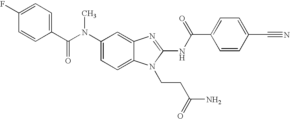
C1(N(C(C2=CC=C(F)C=C2)=O)C)=CC=C2C(=C1)N=C(NC(C1=CC=C(C#N)C=C1)=O)N2CCC(N)=O
